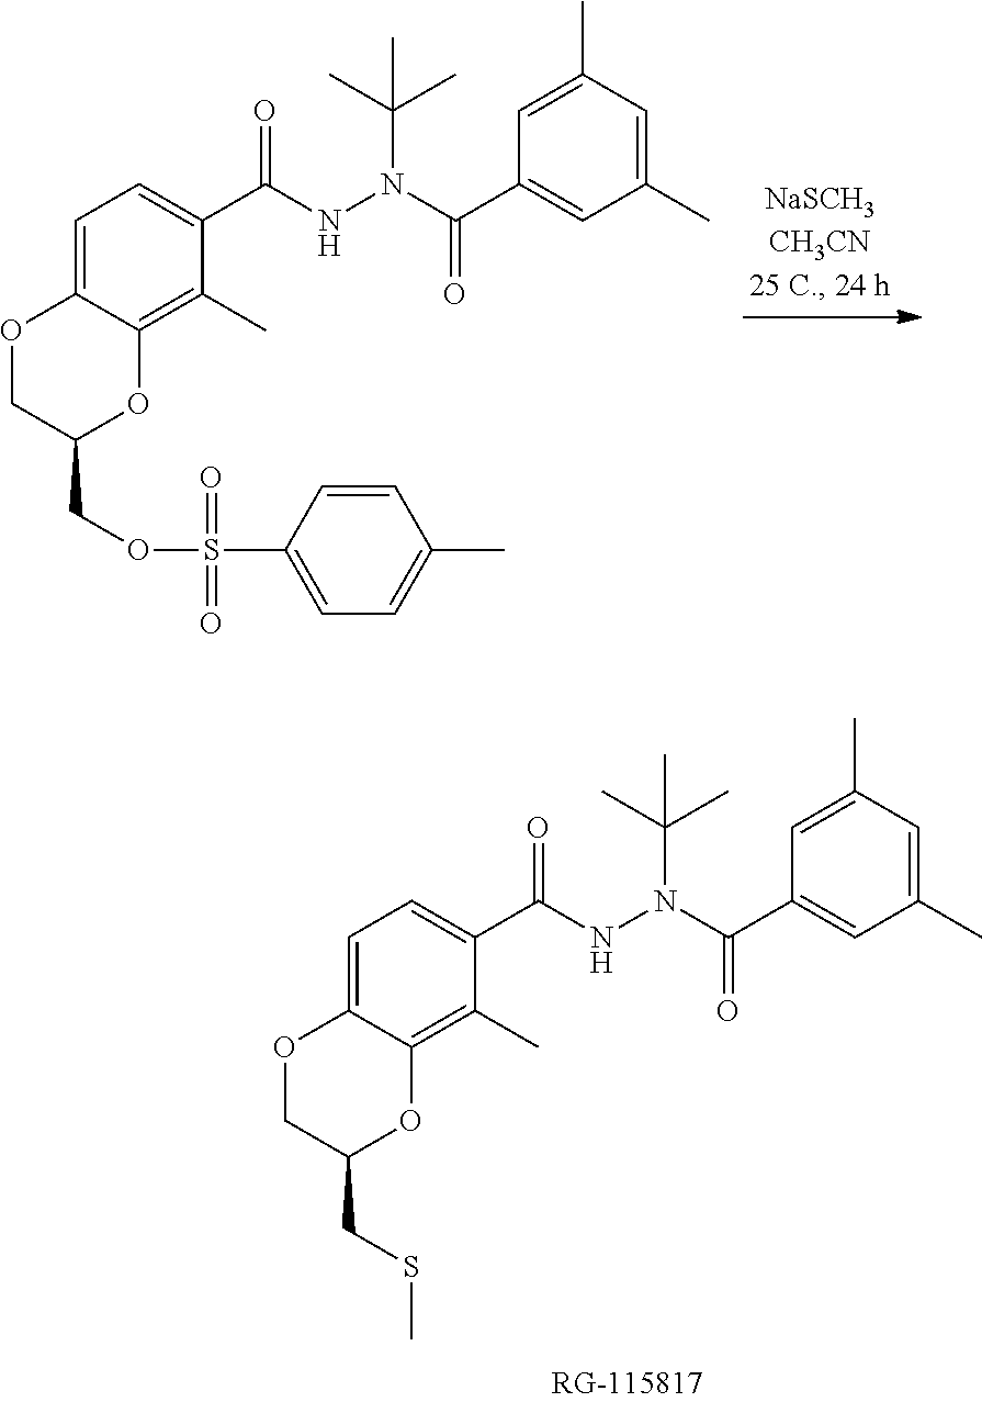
O1CC(CSC)OC2=C(C)C(C(NN(C(C3=CC(C)=CC(C)=C3)=O)C(C)(C)C)=O)=CC=C12.O1CC(COS(=O)(=O)C2=CC=C(C)C=C2)OC2=C(C)C(C(NN(C(C3=CC(C)=CC(C)=C3)=O)C(C)(C)C)=O)=CC=C12
